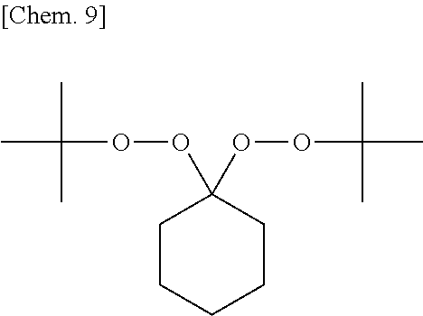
C1CCCCC1(OOC(C)(C)C)OOC(C)(C)C
